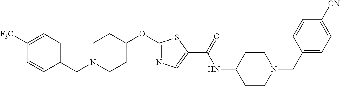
C(C1=CC=C([F3C])C=C1)N1CCC(OC2=NC=C(C(NC3CCN(CC4=CC=C([CN])C=C4)CC3)=O)S2)CC1
